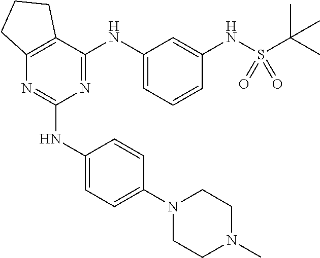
N1(C2=CC=C(NC3=NC4=C(C(NC5=CC=CC(NS(C(C)(C)C)(=O)=O)=C5)=N3)CCC4)C=C2)CCN(C)CC1
